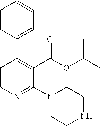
C1=CN=C(N2CCNCC2)C(C(=O)OC(C)C)=C1C1=CC=CC=C1
